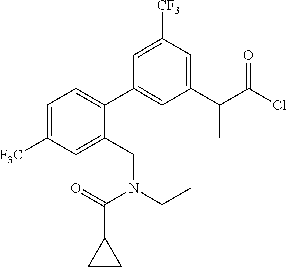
C1=C([F3C])C=C(CN(CC)C(=O)C2CC2)C(C2=CC(C(C(Cl)=O)C)=CC([CF3])=C2)=C1
